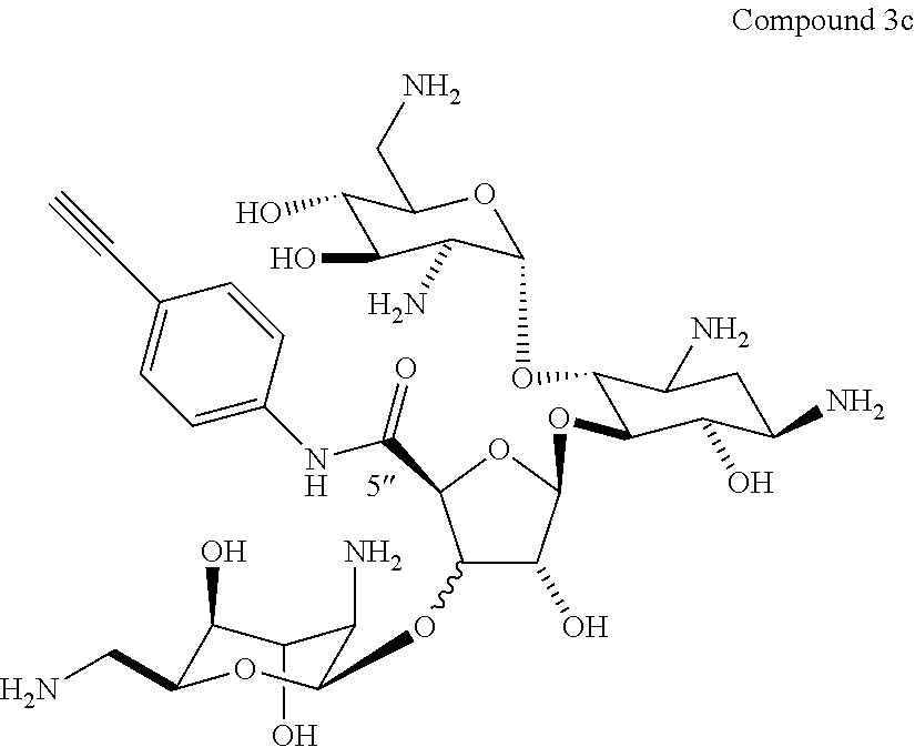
C1(O)C(O)C(CN)OC(OC2C(O)C(OC3C(OC4OC(CN)C(O)C(O)C4N)C(N)CC(N)C3O)OC2C(NC2=CC=C(C#C)C=C2)=O)C1N
